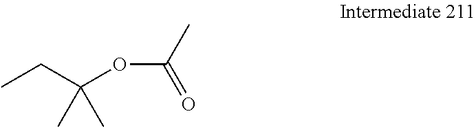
O(C(C)=O)C(CC)(C)C
